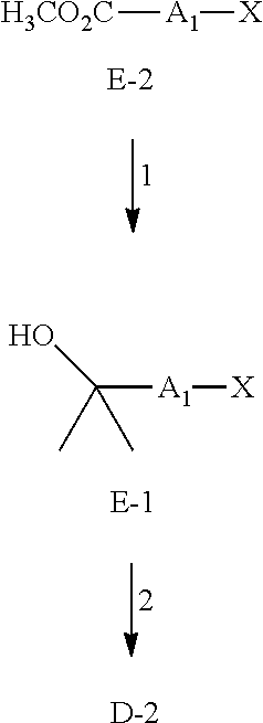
[H3CO2C][A1][X].C([A1][X])(O)(C)C.[D]
